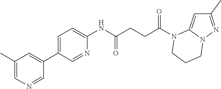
C1(C)=NN2C(=C1)N(C(CCC(NC1=CC=C(C3=CC(C)=CN=C3)C=N1)=O)=O)CCC2
